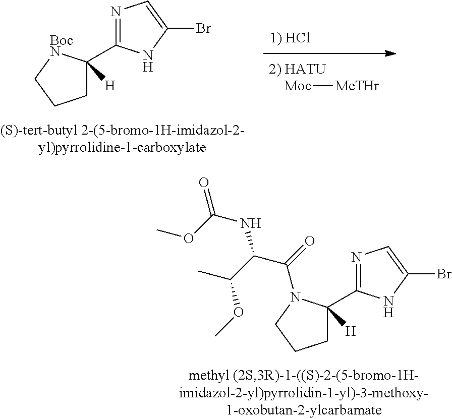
C1C(C2=NC=C(Br)N2)([H])N(C(=O)C(C(C)OC)NC(=O)OC)CC1.[Moc][MeTHr].C1C(C2=NC=C(Br)N2)([H])[BocN]CC1
